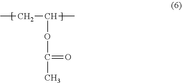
CCC(OC(=O)C)C
